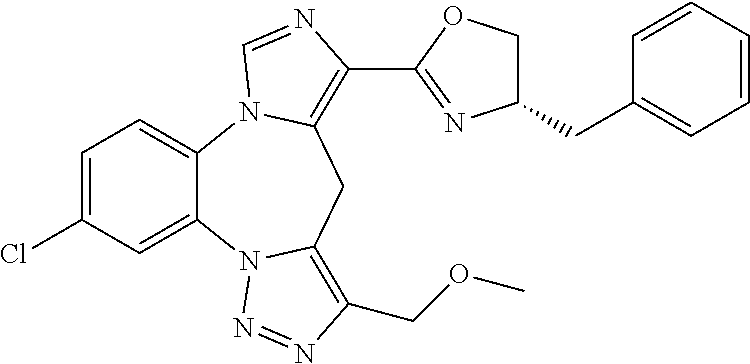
C12=CC=C(Cl)C=C1N1C(=C(COC)N=N1)CC1=C(C3=NC(CC4=CC=CC=C4)CO3)N=CN21
